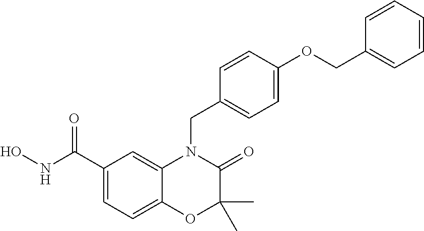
C1(C(NO)=O)=CC=C2C(=C1)N(CC1=CC=C(OCC3=CC=CC=C3)C=C1)C(=O)C(C)(C)O2
